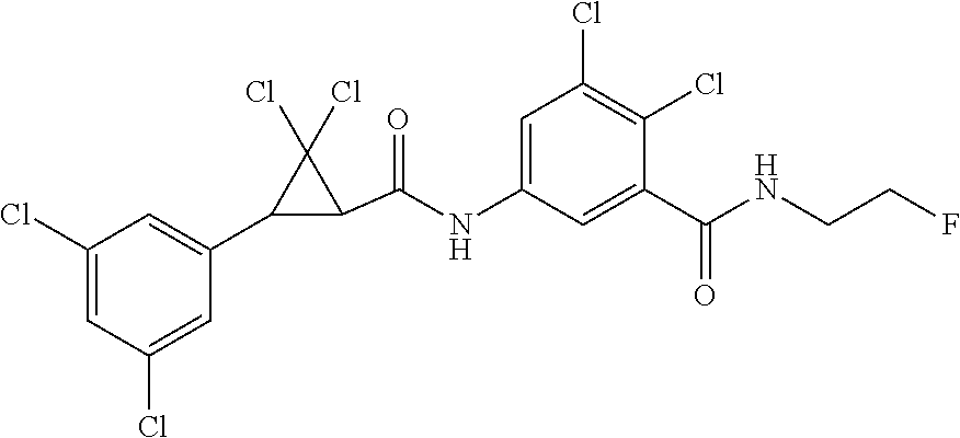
C1(Cl)=CC(Cl)=CC(C2C(C(=O)NC3=CC(Cl)=C(Cl)C(C(=O)NCCF)=C3)C2(Cl)Cl)=C1
